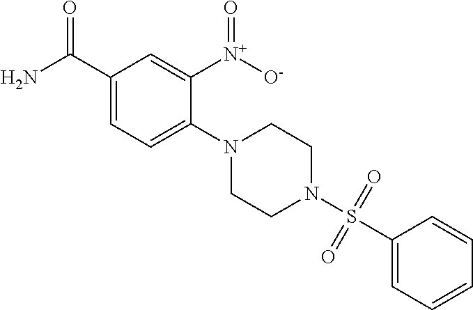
NC(C1=CC=C(N2CCN(S(C3=CC=CC=C3)(=O)=O)CC2)C([N+]([O-])=O)=C1)=O
